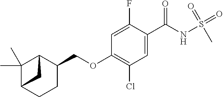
C1=C(F)C(C(NS(=O)(=O)C)=O)=CC(Cl)=C1OCC1C2C(C)(C)C(CC1)C2
